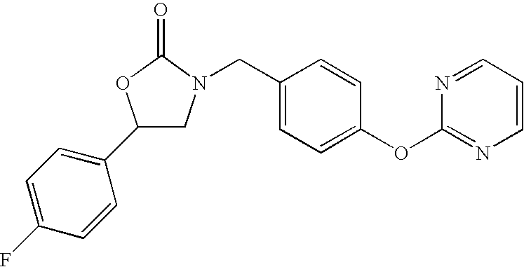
C1(C2=CC=C(F)C=C2)CN(CC2=CC=C(OC3=NC=CC=N3)C=C2)C(=O)O1
